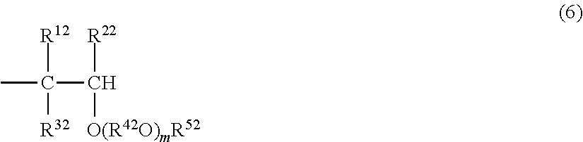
[R12]C(C([R22])[O(R42O)mR52])([R32])C
